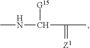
C(C(C)=[Z1])(NC)[G15]
